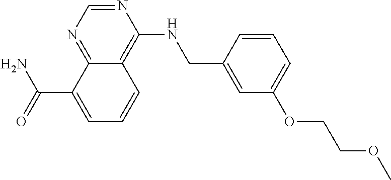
C(C1=CC=CC2=C(NCC3=CC(OCCOC)=CC=C3)N=CN=C12)(N)=O
